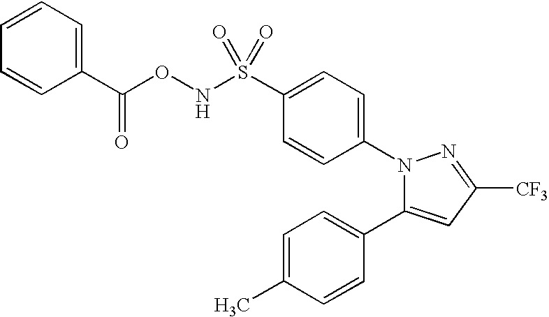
C1=C(S(NOC(C2=CC=CC=C2)=O)(=O)=O)C=CC(N2C(C3=CC=C(C)C=C3)=CC([CF3])=N2)=C1
